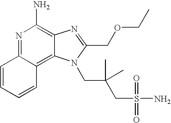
C1=CC=CC2=C3C(=C(N)N=C12)N=C(COCC)N3CC(CS(=O)(=O)N)(C)C
